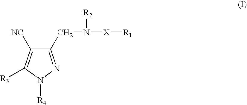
C1(CN([X][R1])[R2])=NN([R4])C([R3])=C1[NC]
